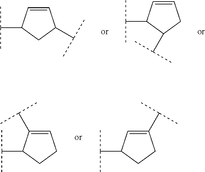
C1=CC(C(C)C)CC1C(C)C.C1=CC(C(C)C)C(C(C)C)C1.C1=C(C(C)C)C(C(C)C)CC1.C1(C(C)C)=CC(C(C)C)CC1
